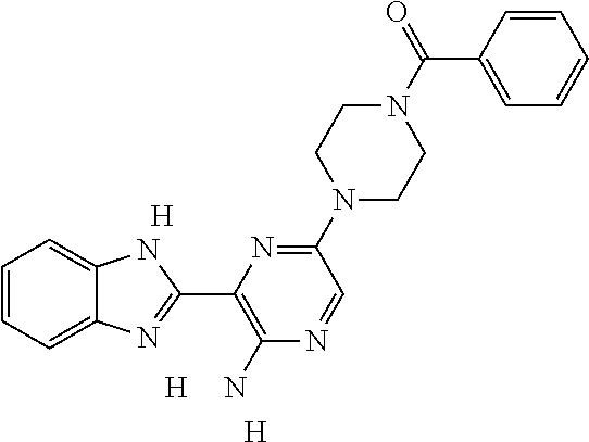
[H].[H].C1=CC=C2C(=C1)NC(C1=C(N)N=CC(N3CCN(C(=O)C4=CC=CC=C4)CC3)=N1)=N2.[H]
